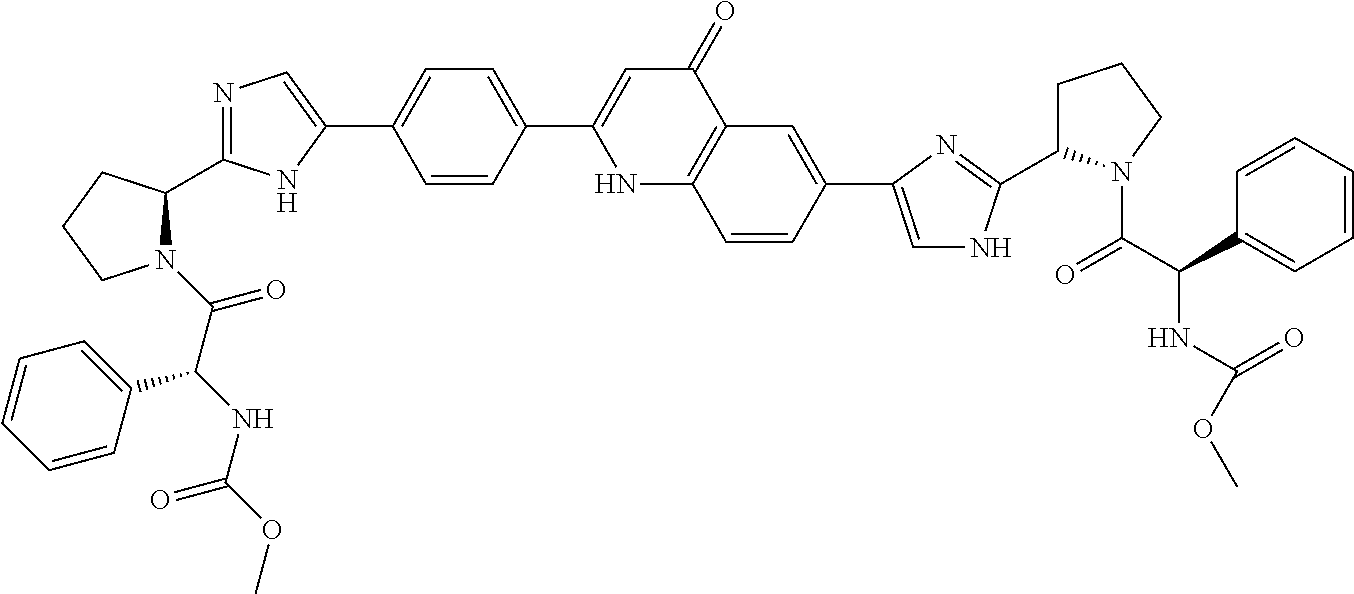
N1(C(=O)C(NC(OC)=O)C2=CC=CC=C2)C(C2=NC=C(C3=CC=C(C4=CC(=O)C5=C(N4)C=CC(C4=CNC(C6CCCN6C(C(C6=CC=CC=C6)NC(OC)=O)=O)=N4)=C5)C=C3)N2)CCC1
